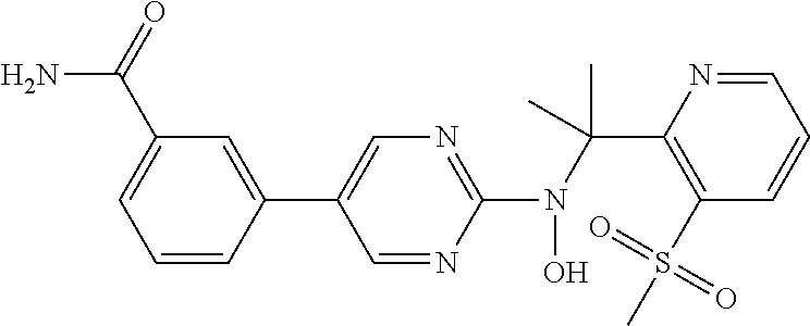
N(C(C1=C(S(C)(=O)=O)C=CC=N1)(C)C)(C1=NC=C(C2=CC(C(=O)N)=CC=C2)C=N1)O
